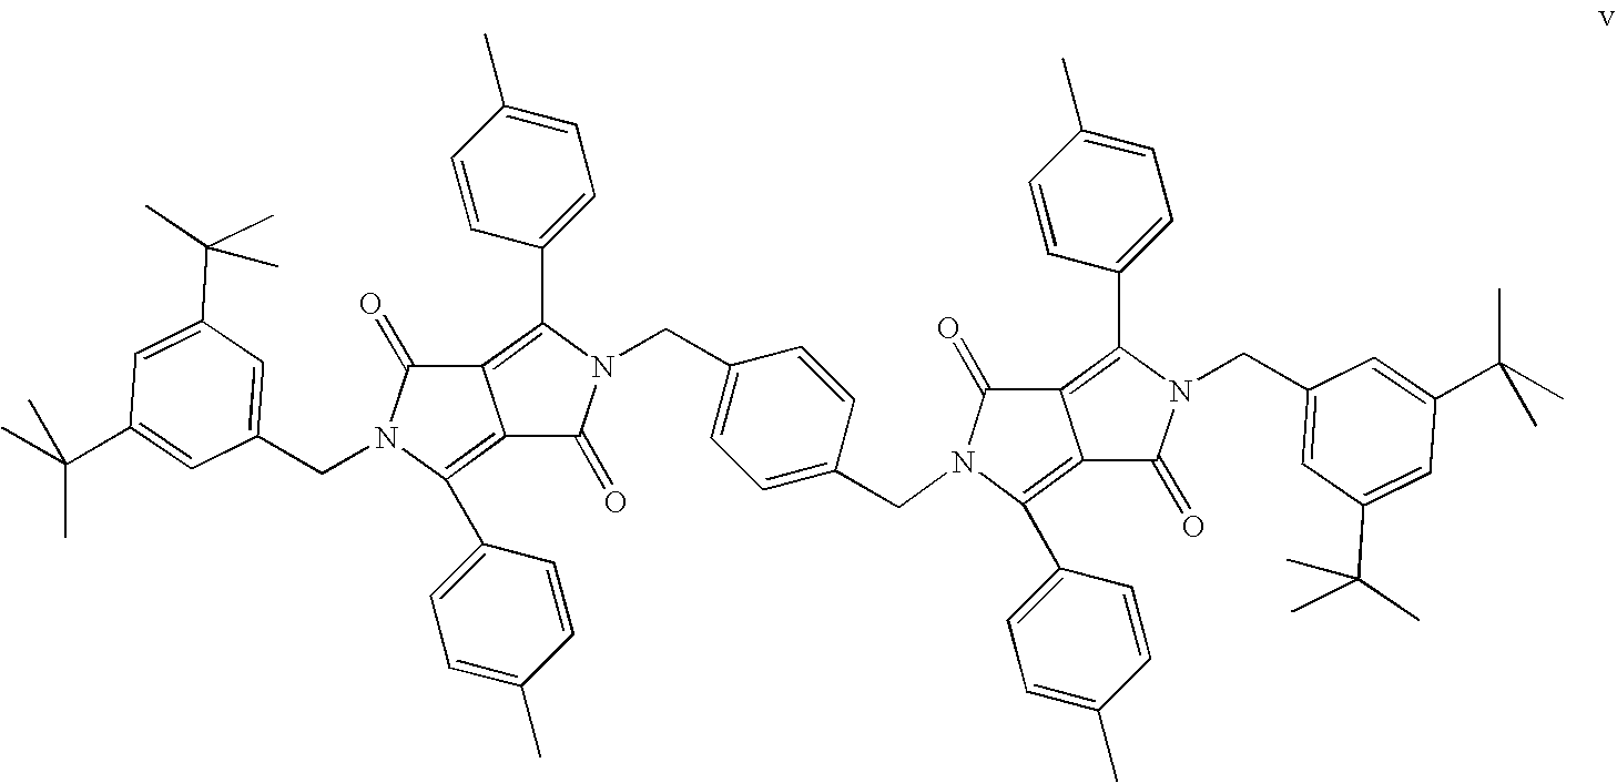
C1(=O)N(CC2=CC=C(CN3C(=O)C4=C(C5=CC=C(C)C=C5)N(CC5=CC(C(C)(C)C)=CC(C(C)(C)C)=C5)C(=O)C4=C3C3=CC=C(C)C=C3)C=C2)C(C2=CC=C(C)C=C2)=C2C(=O)N(CC3=CC(C(C)(C)C)=CC(C(C)(C)C)=C3)C(C3=CC=C(C)C=C3)=C12
